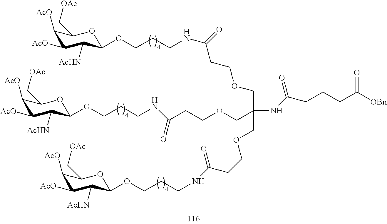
C(CCNC(CCOCC(COCCC(=O)NCCCOC1C([AcHN])C([AcO])C([AcO])C(C[OAc])O1)(COCCC(NCCCOC1C([AcHN])C([AcO])C([AcO])C(C[OAc])O1)=O)NC(CCCC([OBn])=O)=O)=O)OC1C([AcHN])C([AcO])C([AcO])C(C[OAc])O1
